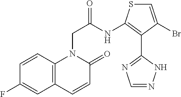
C12=C(C=CC(F)=C1)N(CC(NC1=C(C3=NC=NN3)C(Br)=CS1)=O)C(=O)C=C2
